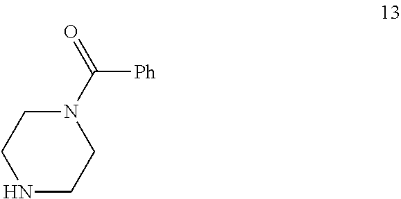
N1CCN(C(=O)[Ph])CC1
